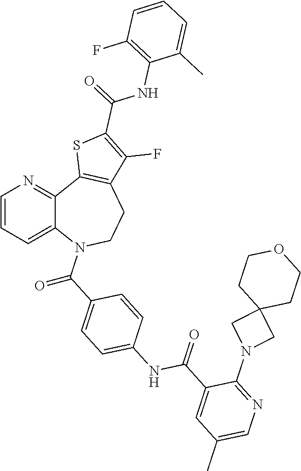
C(=O)(C1=CC=C(NC(=O)C2=CC(C)=CN=C2N2CC3(C2)CCOCC3)C=C1)N1C2=CC=CN=C2C2=C(CC1)C(F)=C(C(NC1=C(F)C=CC=C1C)=O)S2
